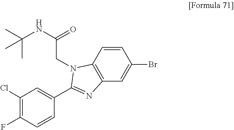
C1=CC2=C(C=C1Br)N=C(C1=CC(Cl)=C(F)C=C1)N2CC(NC(C)(C)C)=O
